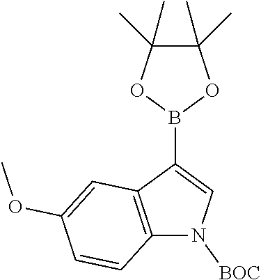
C12=C(C(B3OC(C)(C)C(C)(C)O3)=CN1[BOC])C=C(OC)C=C2
